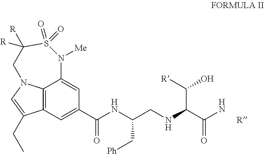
C12=C3C=C(C(NC(CNC(C(N)=O)C(O)[R])C[Ph])=O)C=C1N([Me])S(=O)(=O)C([R])([R])CN2C=C3CC.[R]
